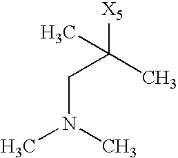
[X5]C(C)(CN(C)C)C
